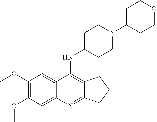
C1(OC)=C(OC)C=C2C(=C1)C(NC1CCN(C3CCOCC3)CC1)=C1C(=N2)CCC1
